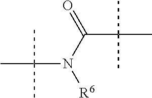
CC(N(C(=O)C(C)(C)C)[R6])(C)C
